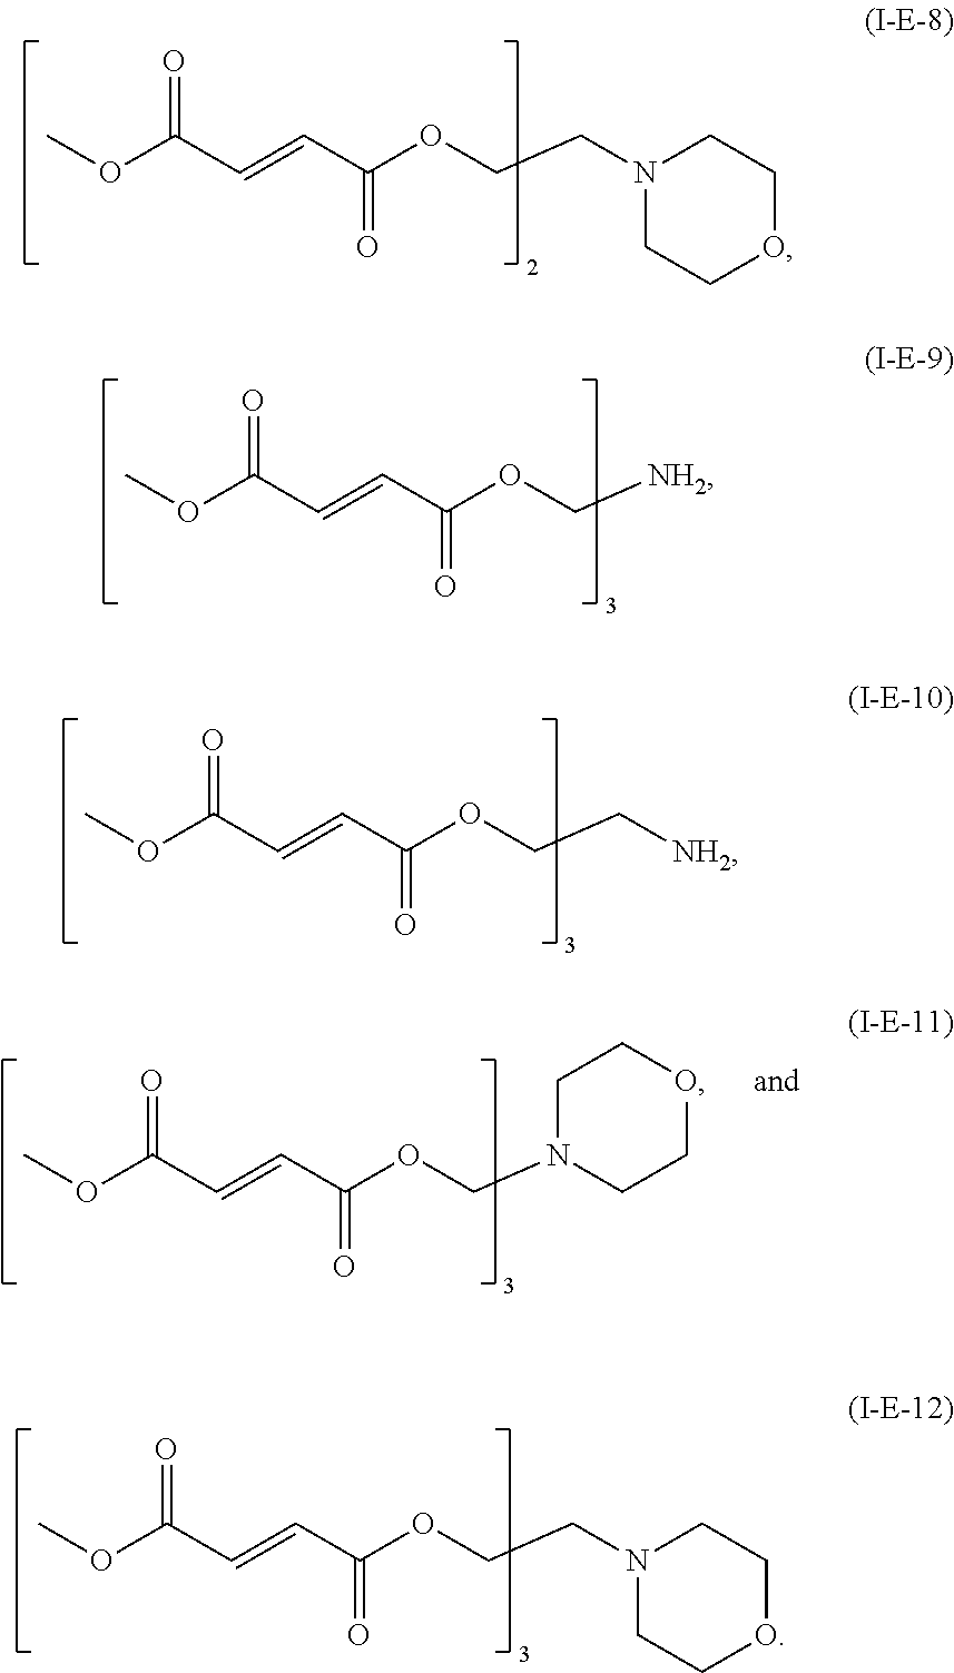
COC(C=CC(OCCN1CCOCC1)=O)=O.COC(C=CC(OC[NH2])=O)=O.COC(C=CC(OCC[NH2])=O)=O.COC(C=CC(OCN1CCOCC1)=O)=O.COC(C=CC(OCCN1CCOCC1)=O)=O
